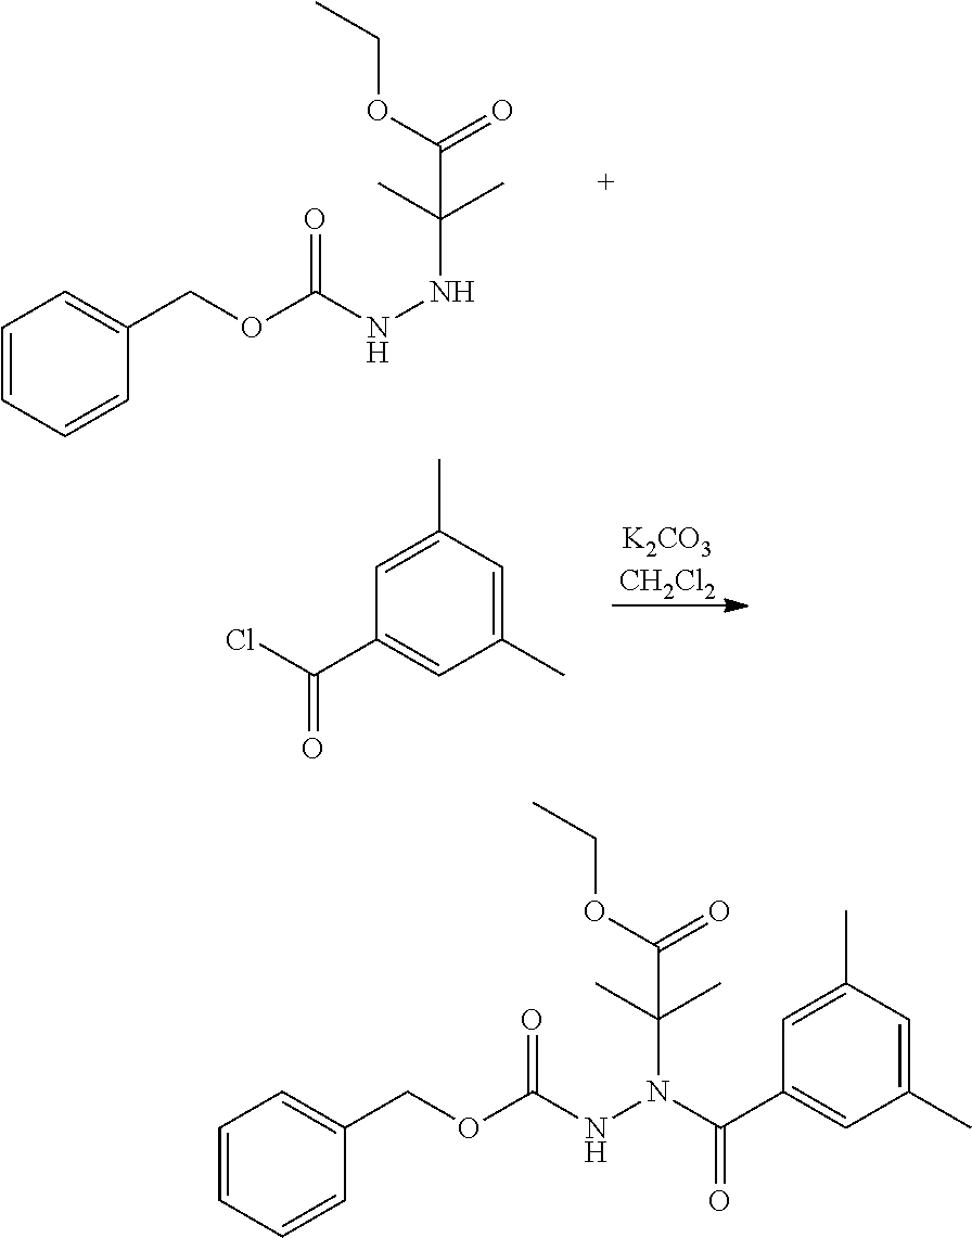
C1=CC=CC(COC(NNC(C)(C)C(OCC)=O)=O)=C1.[K2CO3CH2Cl2].C1(C(Cl)=O)=CC(C)=CC(C)=C1.C1=CC=CC(COC(NN(C(C)(C)C(OCC)=O)C(C2=CC(C)=CC(C)=C2)=O)=O)=C1
